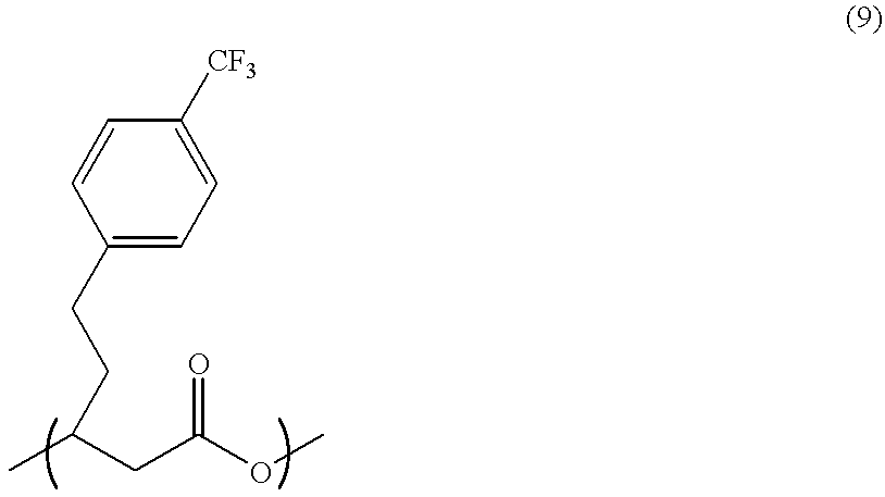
C(CC(OC)=O)(C)CCC1=CC=C([CF3])C=C1
